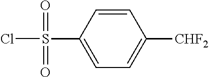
C1=CC(S(Cl)(=O)=O)=CC=C1[CHF2]
